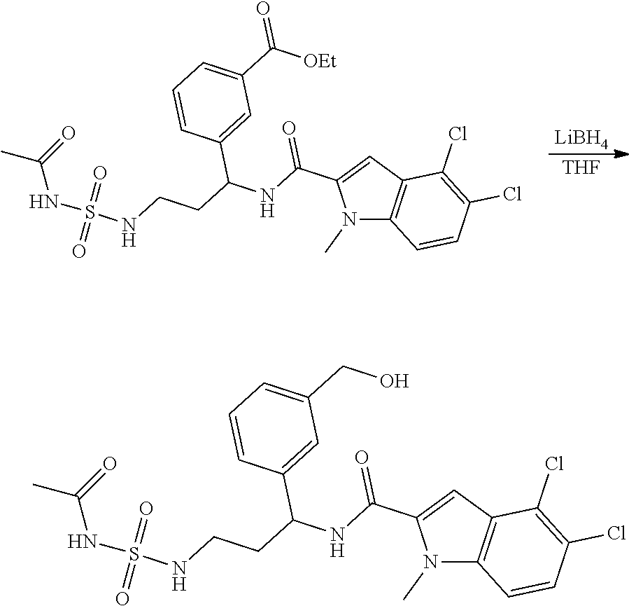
[LiBH4].[THF].N1(C)C2=C(C=C1C(=O)NC(C1=CC(C(=O)[OEt])=CC=C1)CCNS(NC(=O)C)(=O)=O)C(Cl)=C(Cl)C=C2.N1(C)C2=C(C=C1C(=O)NC(C1=CC(CO)=CC=C1)CCNS(NC(=O)C)(=O)=O)C(Cl)=C(Cl)C=C2
